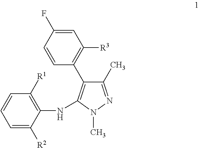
[R2]C1=CC=CC([R1])=C1NC1=C(C2=C([R3])C=C(F)C=C2)C(C)=NN1C
